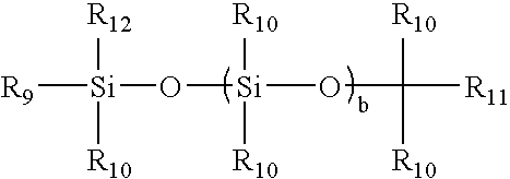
[R9][Si]([R12])([R10])O[Si]([R10])([R10])OC([R10])([R10])[R11]
